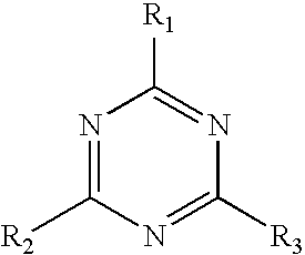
N1=C([R2])N=C([R3])N=C1[R1]
